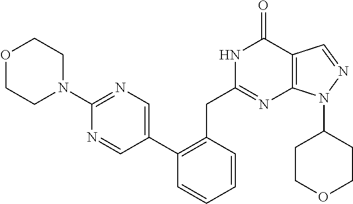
N1C(CC2=C(C3=CN=C(N4CCOCC4)N=C3)C=CC=C2)=NC2=C(C1=O)C=NN2C1CCOCC1
